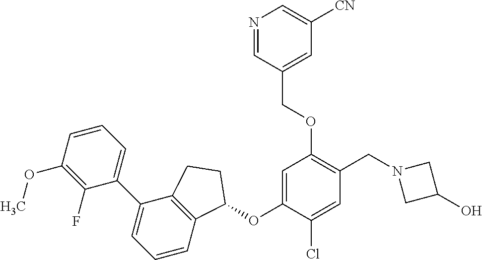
C1(F)=C(OC)C=CC=C1C1=CC=CC2=C1CCC2OC1=CC(OCC2=CC([CN])=CN=C2)=C(CN2CC(O)C2)C=C1Cl
